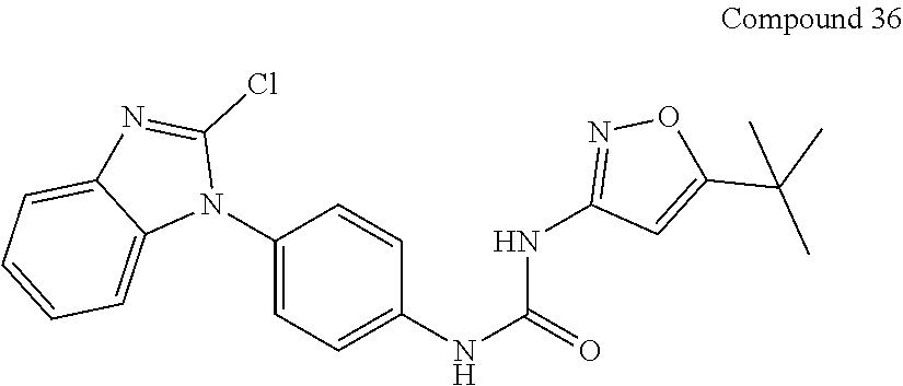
C1(N2C(Cl)=NC3=CC=CC=C23)=CC=C(NC(=O)NC2=NOC(C(C)(C)C)=C2)C=C1
